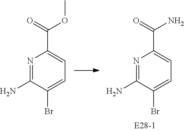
N1=C(N)C(Br)=CC=C1C(OC)=O.N1=C(N)C(Br)=CC=C1C(N)=O
